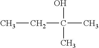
C(CC)(O)(C)C
